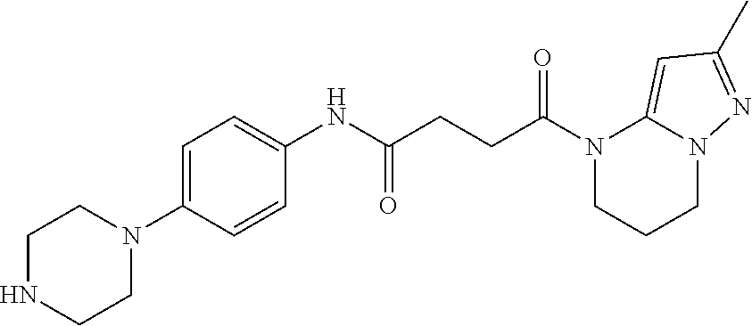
C1(NC(CCC(N2CCCN3C2=CC(C)=N3)=O)=O)=CC=C(N2CCNCC2)C=C1
